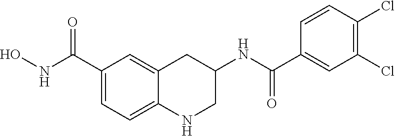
C1(C(NO)=O)=CC=C2C(=C1)CC(NC(C1=CC(Cl)=C(Cl)C=C1)=O)CN2
